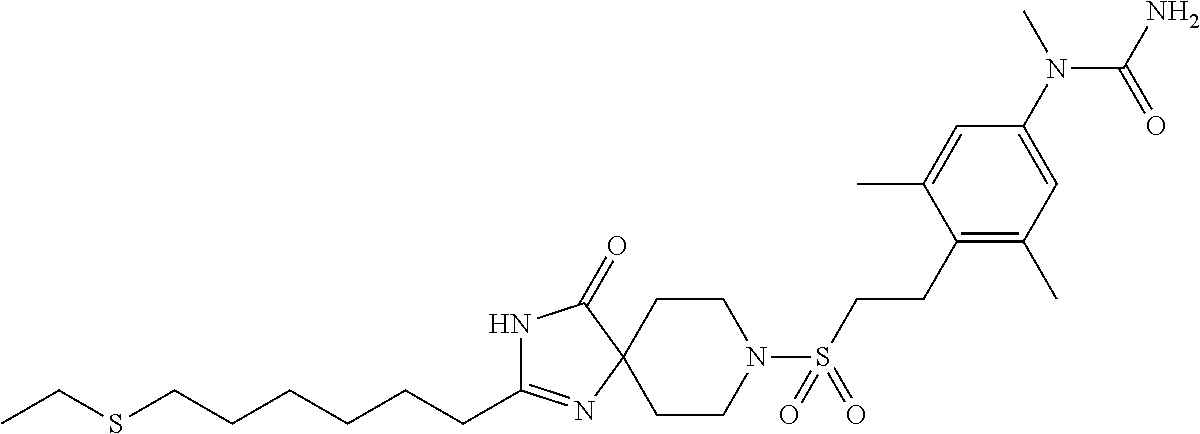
C(C1=NC2(C(=O)N1)CCN(S(CCC1=C(C)C=C(N(C)C(N)=O)C=C1C)(=O)=O)CC2)CCCCCSCC
